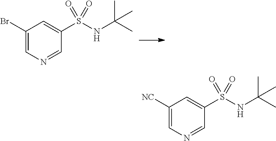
C1([NC])=CN=CC(S(NC(C)(C)C)(=O)=O)=C1.C1(Br)=CN=CC(S(NC(C)(C)C)(=O)=O)=C1
